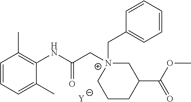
[Y].C1=CC=C(C)C(NC(C[N+]2(CC3=CC=CC=C3)CC(C(OC)=O)CCC2)=O)=C1C
